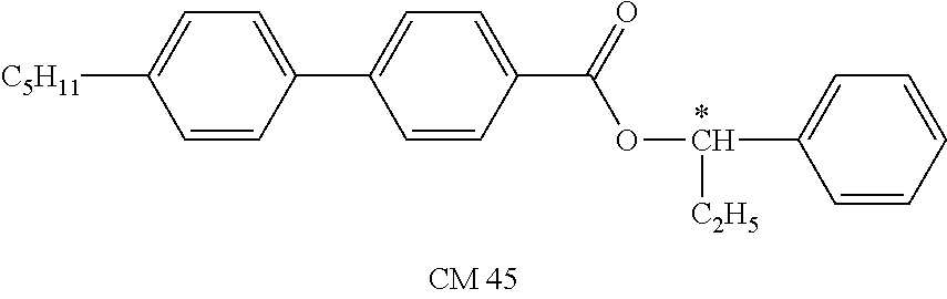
C1(C2=CC=C(C(=O)OC(C3=CC=CC=C3)[C2H5])C=C2)=CC=C([C5H11])C=C1
